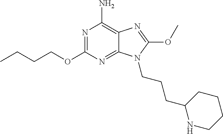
N1=C(OCCCC)N=C2C(=C1N)N=C(OC)N2CCCC1NCCCC1
